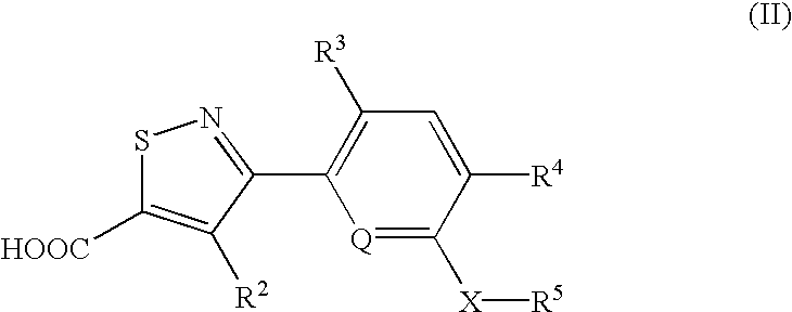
C1(C2=NSC([HOOC])=C2[R2])=C([R3])C=C([R4])C([X][R5])=[Q]1
